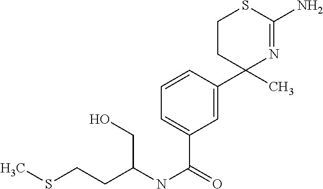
C1=C(C(=O)NC(CCSC)CO)C=C(C2(C)N=C(N)SCC2)C=C1
